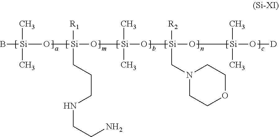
C(CCNCCN)[Si]([R1])(O[Si](O[Si](OC[Si](O[D])(C)C)([R2])CN1CCOCC1)(C)C)O[Si](B)(C)C
